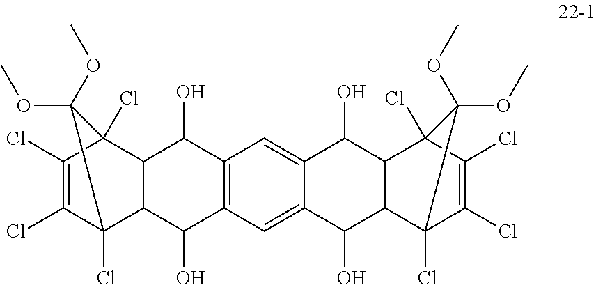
C12=C(C=C3C(=C1)C(O)C1C(C3O)C3(Cl)C(Cl)=C(Cl)C1(Cl)C3(OC)OC)C(O)C1C(C2O)C2(Cl)C(Cl)=C(Cl)C1(Cl)C2(OC)OC
